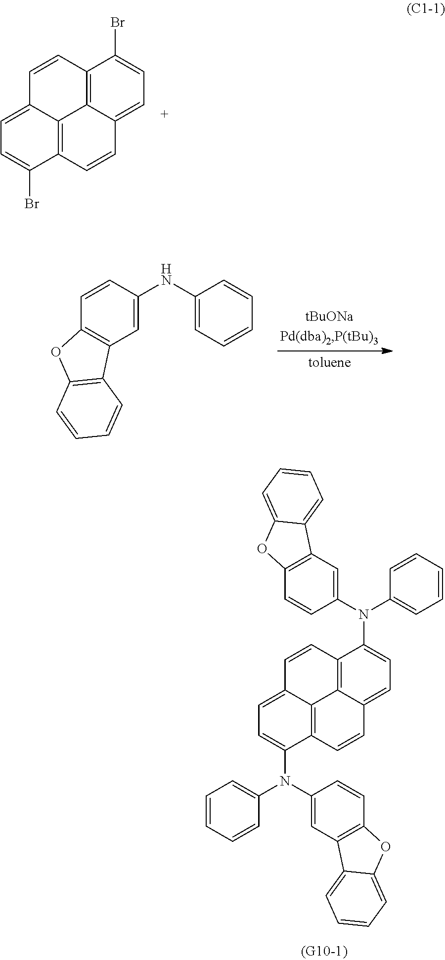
C12=C3C(=CC=C1Br)C=CC1=C3C(=CC=C1Br)C=C2.C1=CC(NC2=CC=CC=C2)=CC2=C1OC1=C2C=CC=C1.N(C1=CC=CC=C1)(C1=CC=C2C3=C1C=CC1=CC=C(N(C4=CC5=C(C=C4)OC4=CC=CC=C54)C4=CC=CC=C4)C(=C31)C=C2)C1=CC2=C(C=C1)OC1=CC=CC=C21
